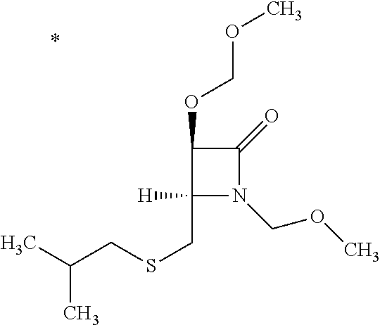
C1(CSCC(C)C)([H])N(COC)C(=O)C1OCOC
